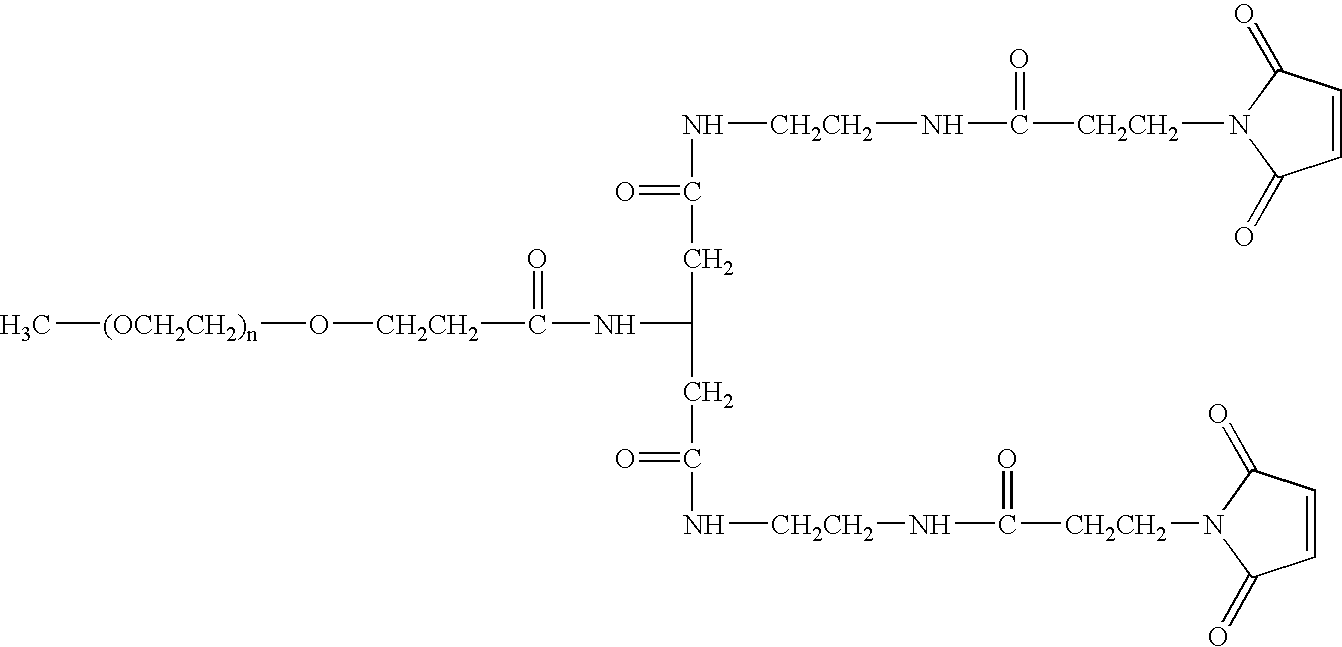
C1=CC(=O)N([CH2CH2]C(N[CH2CH2]NC(CC(NC(=O)[CH2CH2]O[(OCH2CH2)n]C)CC(=O)N[CH2CH2]NC([CH2CH2]N2C(=O)C=CC2=O)=O)=O)=O)C1=O
